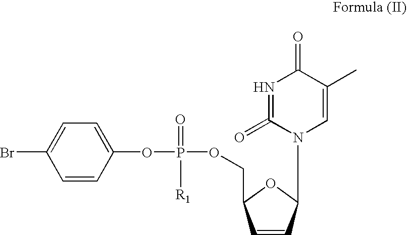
C1=C(OP(=O)([R1])OCC2C=CC(N3C=C(C)C(=O)N=C3=O)O2)C=CC(Br)=C1
